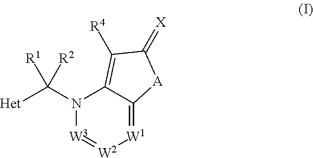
N1(C([Het])([R2])[R1])[W3]=[W2][W1]=C2C1=C([R4])C(=[X])[A]2
